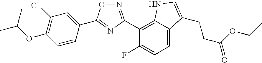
N1=C(C2=C3C(=CC=C2F)C(CCC(OCC)=O)=CN3)N=C(C2=CC(Cl)=C(OC(C)C)C=C2)O1
